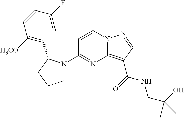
C1=CN2C(=C(C(=O)NCC(C)(O)C)C=N2)N=C1N1CCCC1C1=C([H3CO])C=CC(F)=C1
